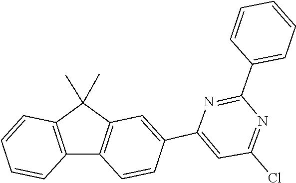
C1=C(C2=CC(Cl)=NC(C3=CC=CC=C3)=N2)C=CC2=C1C(C)(C)C1=C2C=CC=C1
